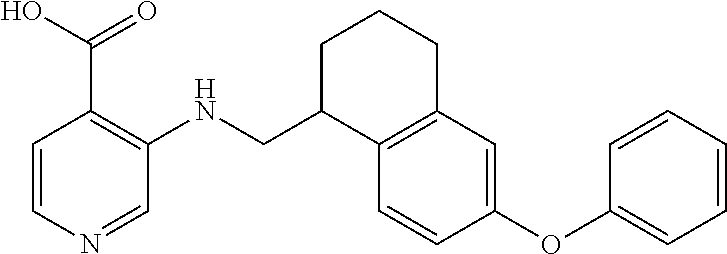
C1(OC2=CC=CC=C2)=CC2=C(C=C1)C(CNC1=C(C(O)=O)C=CN=C1)CCC2
